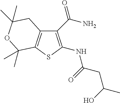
C12=C(SC(NC(=O)CC(O)C)=C1C(N)=O)C(C)(C)OC(C)(C)C2
